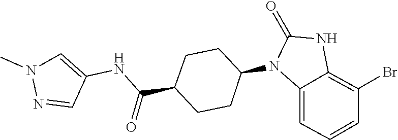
C1(=O)NC2=C(Br)C=CC=C2N1C1CCC(C(NC2=CN(C)N=C2)=O)CC1
